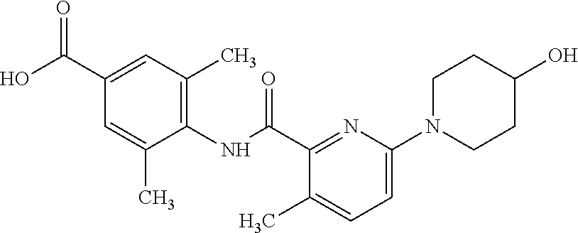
O=C(C1=CC(C)=C(NC(C2=NC(N3CCC(O)CC3)=CC=C2C)=O)C(C)=C1)O
